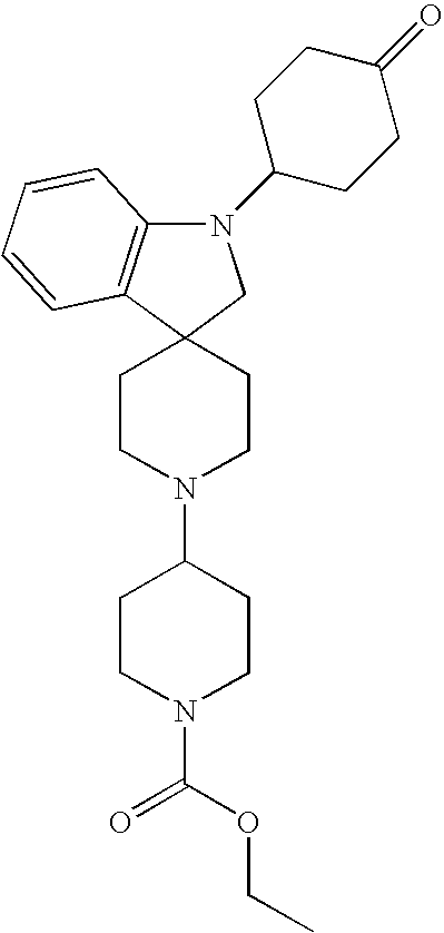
N1(C2CCC(=O)CC2)C2=C(C3(C1)CCN(C1CCN(C(=O)OCC)CC1)CC3)C=CC=C2
